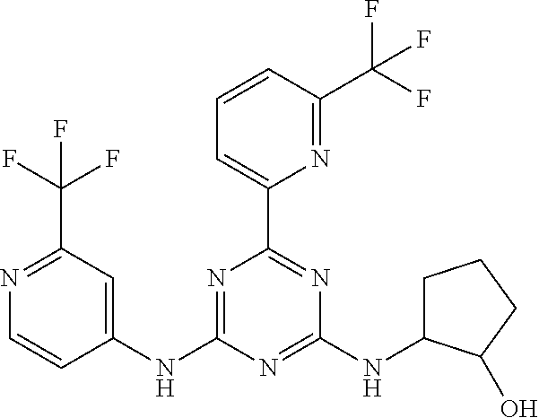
C1=CC(C(F)(F)F)=NC(C2=NC(NC3CCCC3O)=NC(NC3=CC(C(F)(F)F)=NC=C3)=N2)=C1
